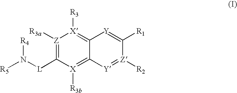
[Z]1([R3a])=C([L]N([R4])[R5])[X]([R3b])=C2C(=[X]1[R3])[Y]=C([R1])[Z]([R2])=[Y]2
